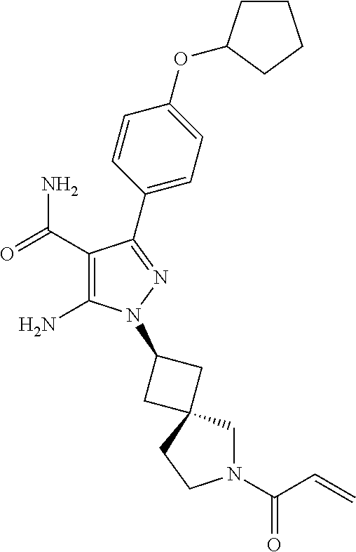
C1(C(=O)N)=C(N)N(C2CC3(C2)CN(C(C=C)=O)CC3)N=C1C1=CC=C(OC2CCCC2)C=C1
